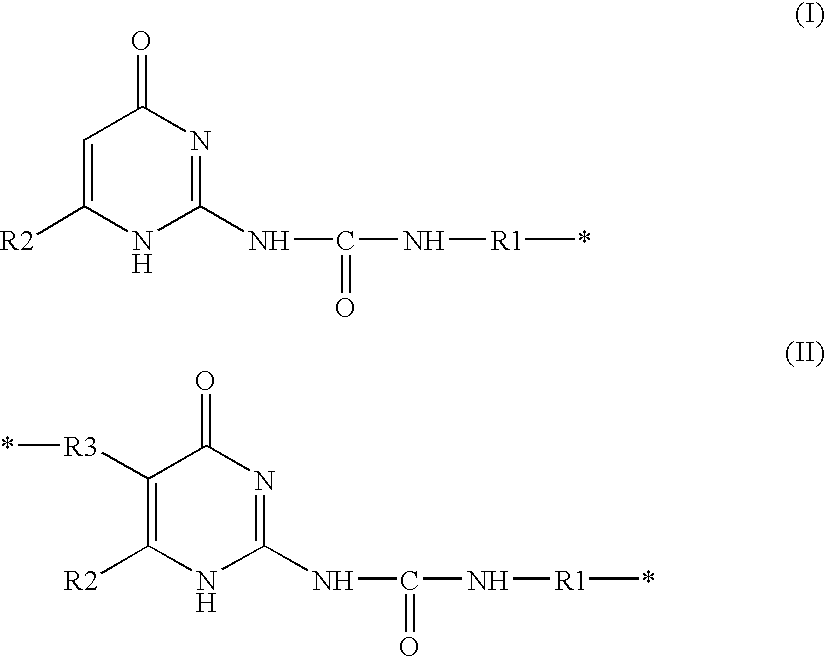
C1=C([R2])NC(NC(N[R1]*)=O)=NC1=O.C1([R3]*)=C([R2])NC(NC(N[R1]*)=O)=NC1=O
